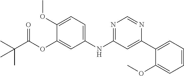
C1(OC(=O)C(C)(C)C)=CC(NC2=NC=NC(C3=CC=CC=C3OC)=C2)=CC=C1OC
